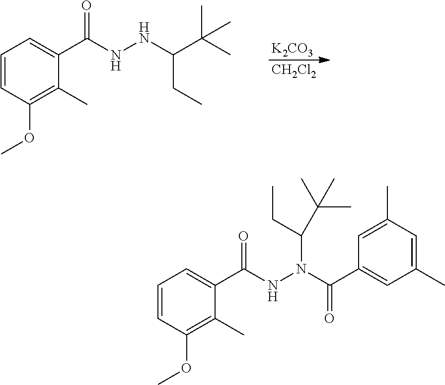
C1=CC(OC)=C(C)C(C(=O)NN(C(C2=CC(C)=CC(C)=C2)=O)C(CC)C(C)(C)C)=C1.C1=CC(OC)=C(C)C(C(=O)NNC(C(C)(C)C)CC)=C1.[K2CO3].[CH2Cl2]
